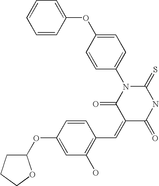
C1=CC=CC(OC2=CC=C(N3C(=O)C(=CC4=C(O)C=C(OC5CCCO5)C=C4)C(=O)NC3=S)C=C2)=C1
